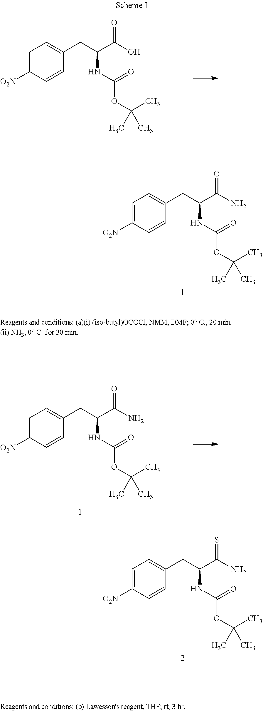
C1=C([O2N])C=CC(CC(C(N)=O)NC(=O)OC(C)(C)C)=C1.C1=C([O2N])C=CC(CC(C(O)=O)NC(=O)OC(C)(C)C)=C1.C1=C([O2N])C=CC(CC(C(N)=S)NC(=O)OC(C)(C)C)=C1.C1=C([O2N])C=CC(CC(C(N)=O)NC(=O)OC(C)(C)C)=C1
